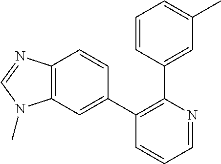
C12=C(C=C(C3=C(C4=CC(C)=CC=C4)N=CC=C3)C=C1)N(C)C=N2
